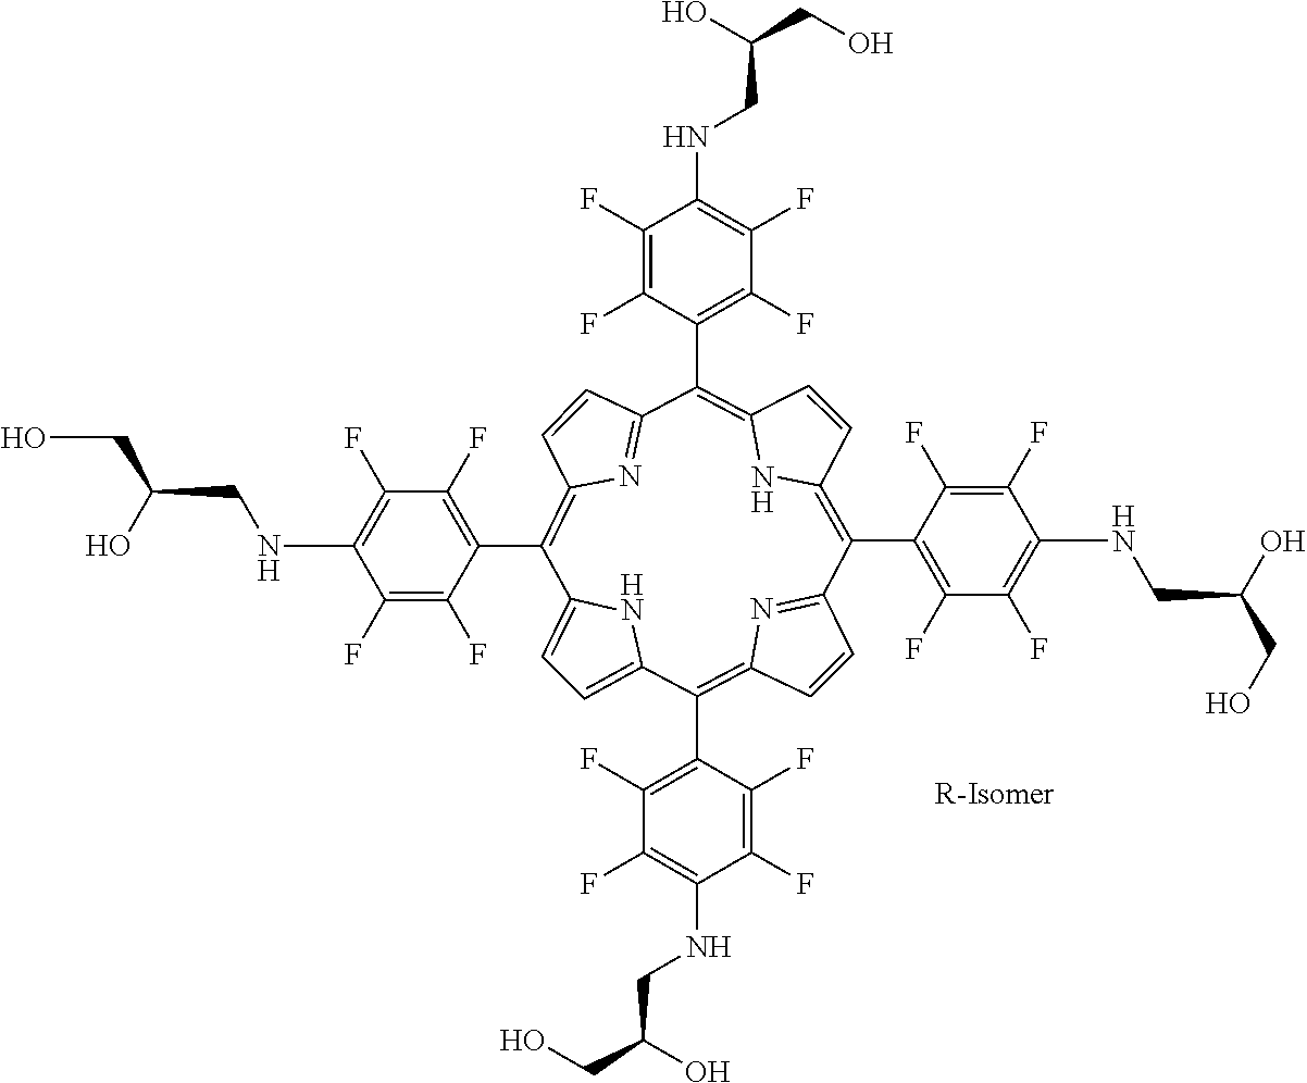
C1=C2NC(=C1)C(C1=C(F)C(F)=C(NCC(CO)O)C(F)=C1F)=C1C=CC(=N1)C(C1=C(F)C(F)=C(NCC(CO)O)C(F)=C1F)=C1C=CC(=C(C3=C(F)C(F)=C(NCC(CO)O)C(F)=C3F)C3=NC(=C2C2=C(F)C(F)=C(NCC(CO)O)C(F)=C2F)C=C3)N1
